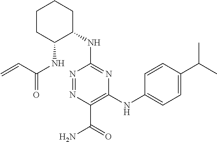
C=CC(NC1C(NC2=NC(NC3=CC=C(C(C)C)C=C3)=C(C(=O)N)N=N2)CCCC1)=O
